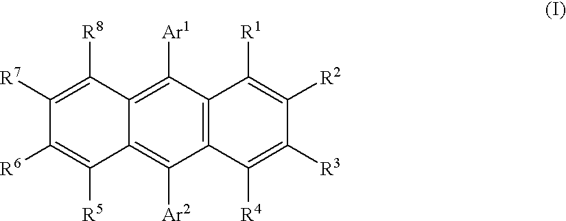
C12=C(C([Ar1])=C3C(=C1[Ar2])C([R5])=C([R6])C([R7])=C3[R8])C([R1])=C([R2])C([R3])=C2[R4]
